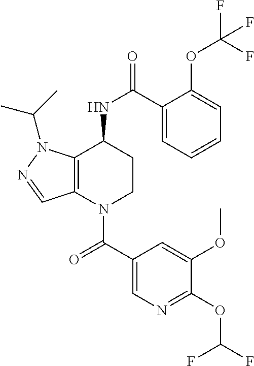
C1(C(=O)N2CCC(NC(=O)C3=CC=CC=C3OC(F)(F)F)C3=C2C=NN3C(C)C)=CN=C(OC(F)F)C(OC)=C1
